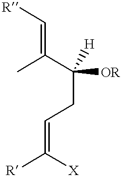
CC(C(CC=C([R])[X])([OR])[H])=C[R]
